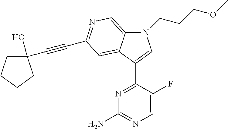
N1(CCCOC)C2=CN=C(C#CC3(O)CCCC3)C=C2C(C2=NC(N)=NC=C2F)=C1
